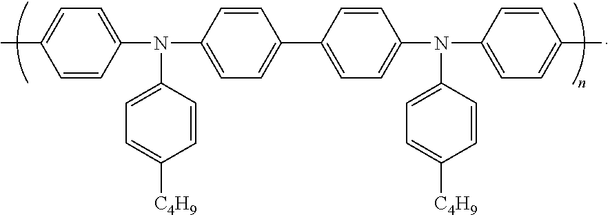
C1=CC(N(C2=CC=C([C4H9])C=C2)C2=CC=C(C3=CC=C(N(C4=CC=C([C4H9])C=C4)C4=CC=C(C)C=C4)C=C3)C=C2)=CC=C1C
